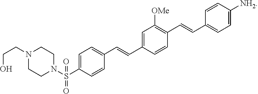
C1=CC([NH2])=CC=C1C=CC1=C([OMe])C=C(C=CC2=CC=C(S(N3CCN(CCO)CC3)(=O)=O)C=C2)C=C1
